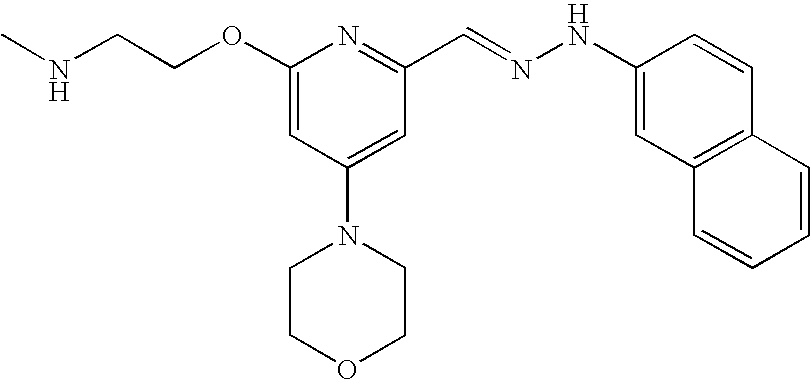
C(COC1=CC(N2CCOCC2)=CC(C=NNC2=CC3=C(C=C2)C=CC=C3)=N1)NC
